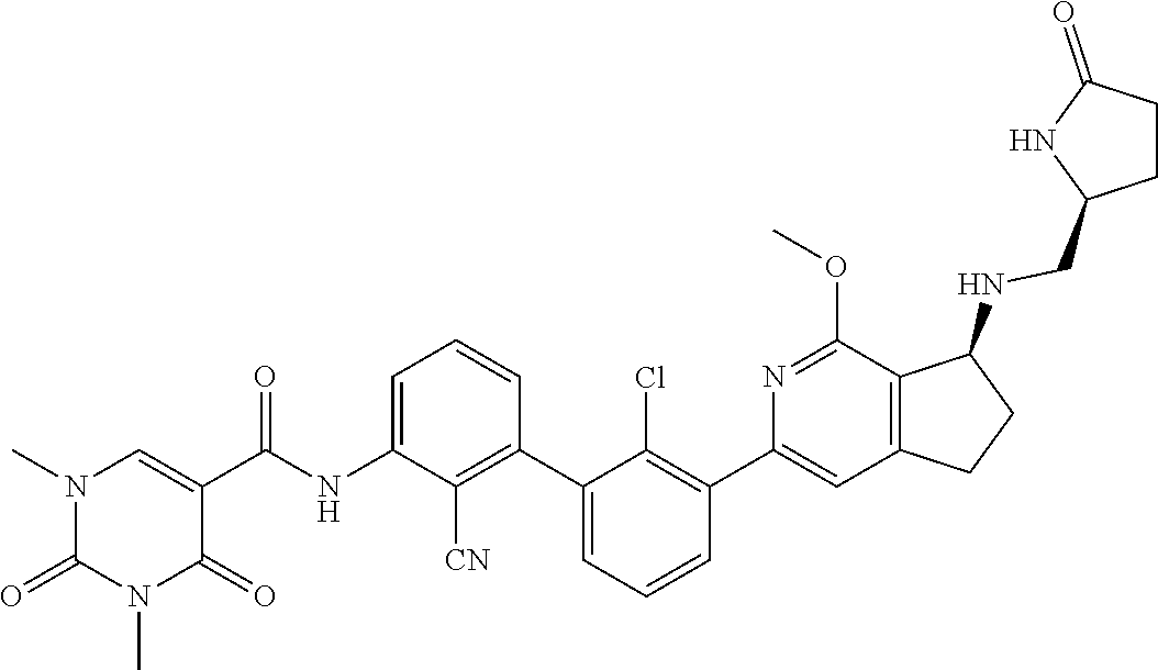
N1(C)C(=O)N(C)C=C(C(NC2=CC=CC(C3=CC=CC(C4=CC5=C(C(NCC6NC(=O)CC6)CC5)C(OC)=N4)=C3Cl)=C2[CN])=O)C1=O
